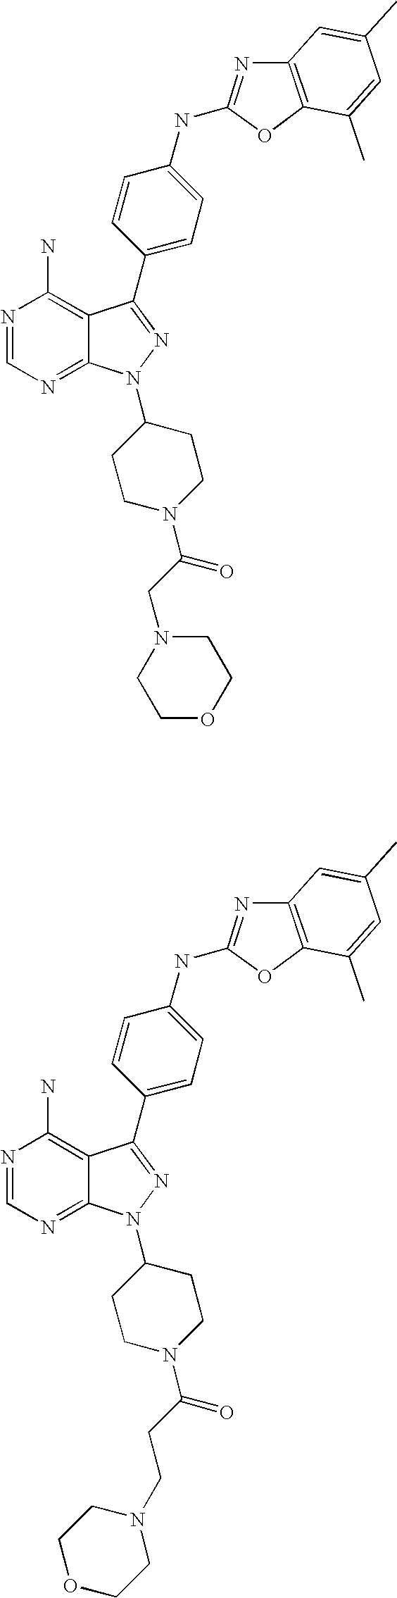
N1=CN=C2C(=C1N)C(C1=CC=C(NC3=NC4=C(O3)C(C)=CC(C)=C4)C=C1)=NN2C1CCN(C(CN2CCOCC2)=O)CC1.N1=CN=C2C(=C1N)C(C1=CC=C(NC3=NC4=C(O3)C(C)=CC(C)=C4)C=C1)=NN2C1CCN(C(CCN2CCOCC2)=O)CC1
